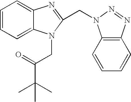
C1=CC=C2C(=C1)N=C(CN1C3=C(C=CC=C3)N=N1)N2CC(C(C)(C)C)=O
